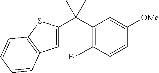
C(C1=C(Br)C=CC([OMe])=C1)(C1=CC2=C(S1)C=CC=C2)(C)C
